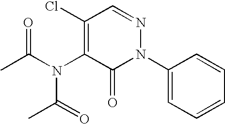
CC(N(C1=C(Cl)C=NN(C2=CC=CC=C2)C1=O)C(=O)C)=O
